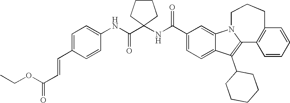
C1(C(NC2(C(NC3=CC=C(C=CC(=O)OCC)C=C3)=O)CCCC2)=O)=CC=C2C(=C1)N1CCCC3=C(C1=C2C1CCCCC1)C=CC=C3
